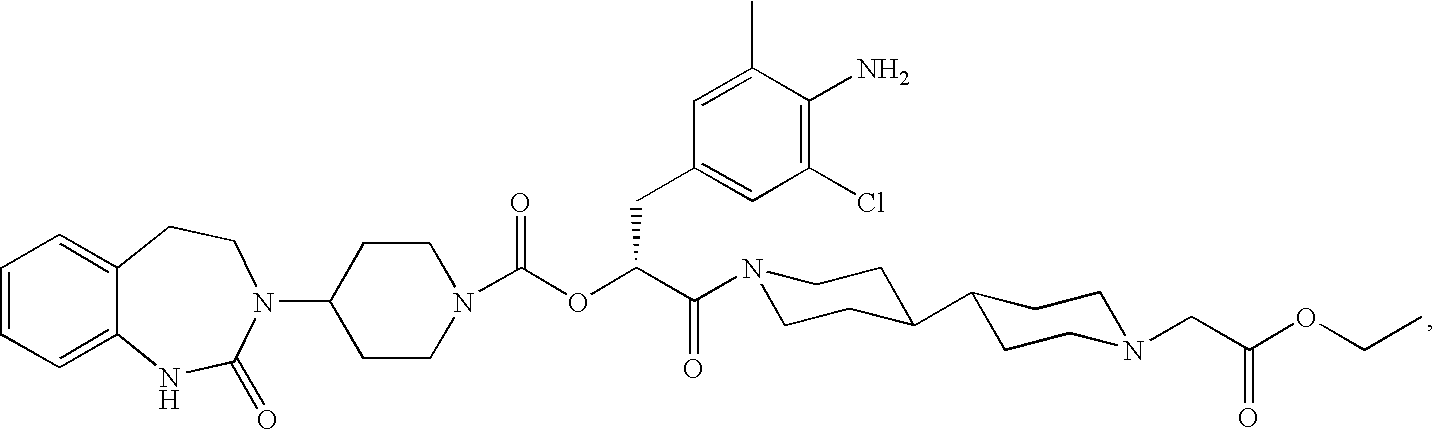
C1=CC=C2C(=C1)CCN(C1CCN(C(OC(C(=O)N3CCC(C4CCN(CC(OCC)=O)CC4)CC3)CC3=CC(Cl)=C(N)C(C)=C3)=O)CC1)C(=O)N2
